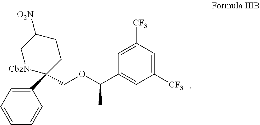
C1(C2(COC(C3=CC([CF3])=CC([CF3])=C3)C)CCC([O2N])C[CbzN]2)=CC=CC=C1
